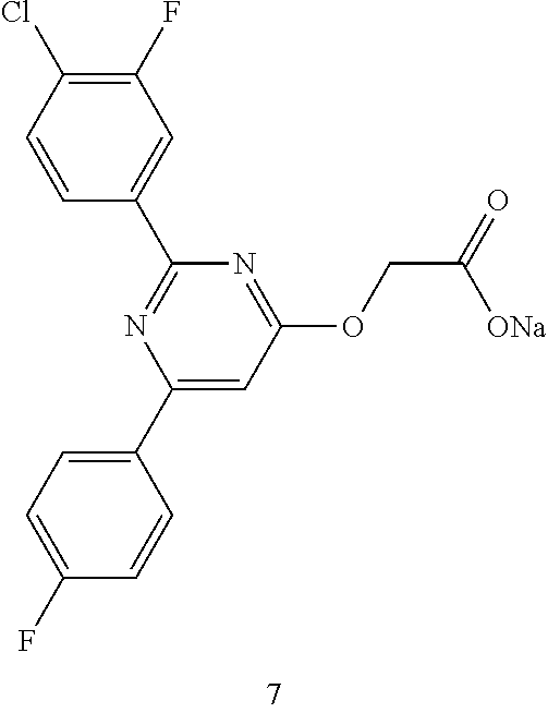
C1(C2=CC=C(F)C=C2)=CC(OCC(=O)[ONa])=NC(C2=CC(F)=C(Cl)C=C2)=N1
